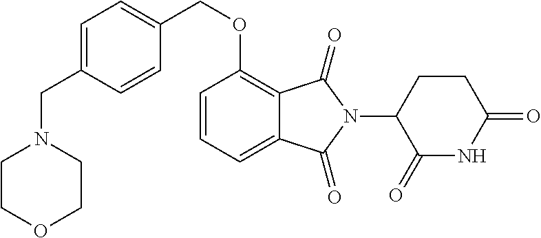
C1=C(CN2CCOCC2)C=CC(COC2=C3C(=CC=C2)C(=O)N(C2C(=O)NC(=O)CC2)C3=O)=C1
